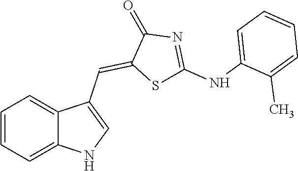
C1=CC=C2C(=C1)C(C=C1SC(NC3=CC=CC=C3C)=NC1=O)=CN2
